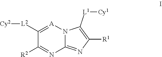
C1([L2][Cy2])=[A]N2C(=NC([R1])=C2[L1][Cy1])N=C1[R2]
